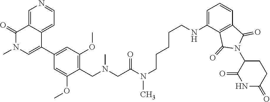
CN(C(CN(C)CC1=C(OC)C=C(C2=CN(C)C(=O)C3=CN=CC=C32)C=C1OC)=O)CCCCCNC1=CC=CC2=C1C(=O)N(C1CCC(=O)NC1=O)C2=O
